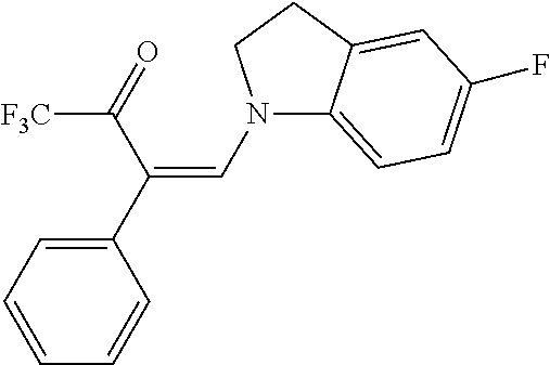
N1(C=C(C2=CC=CC=C2)C(=O)[F3C])C2=CC=C(F)C=C2CC1
